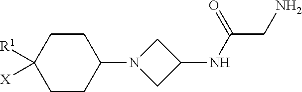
C1CC(N2CC(NC(CN)=O)C2)CCC1([R1])[X]
